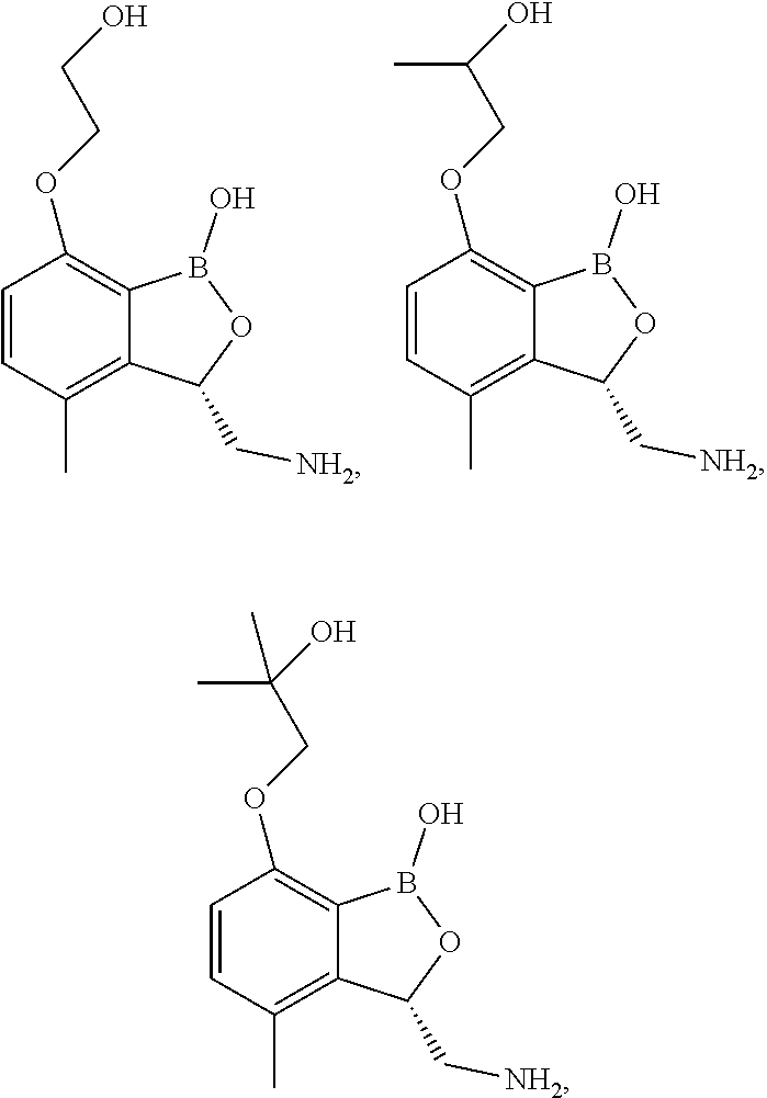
C1=CC(OCCO)=C2C(=C1C)C(C[NH2])OB2O.C1=CC(OCC(O)C)=C2C(=C1C)C(C[NH2])OB2O.C1=CC(OCC(O)(C)C)=C2C(=C1C)C(C[NH2])OB2O
